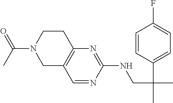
C1=NC(NCC(C)(C2=CC=C(F)C=C2)C)=NC2=C1CN(C(C)=O)CC2
